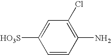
C1=CC(N)=C(Cl)C=C1[HO3S]
